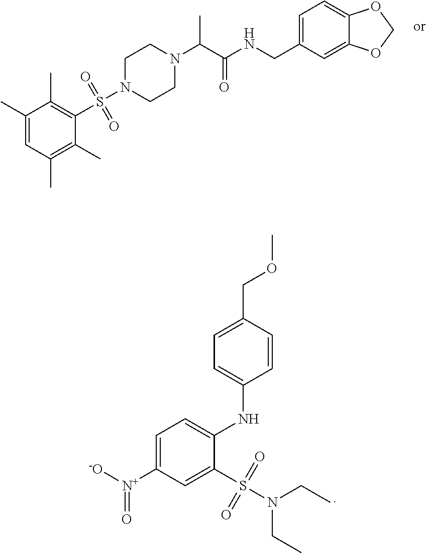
C1(C)=CC(C)=C(C)C(S(N2CCN(C(C(=O)NCC3=CC=C4C(=C3)OCO4)C)CC2)(=O)=O)=C1C.C1=CC(COC)=CC=C1NC1=CC=C([N+]([-O])=O)C=C1S(N(CC)CC)(=O)=O
